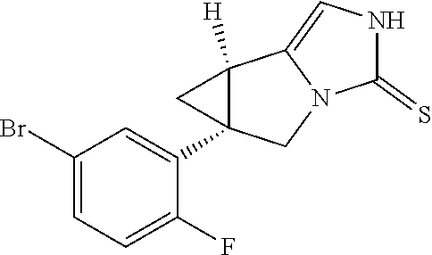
C1(Br)=CC=C(F)C(C23C([H])(C2)C2=CNC(=S)N2C3)=C1
